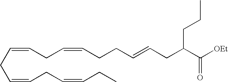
C(=CCC=CCCC=CCC(C([OEt])=O)CCC)CC=CCC=CCC
